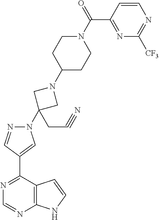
C1=CN=C([CF3])N=C1C(=O)N1CCC(N2CC(N3N=CC(C4=NC=NC5=C4C=CN5)=C3)(CC#N)C2)CC1
